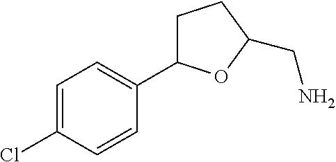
C1=C(Cl)C=CC(C2CCC(CN)O2)=C1
